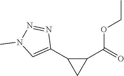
C1(C(=O)OCC)C(C2=CN(C)N=N2)C1
